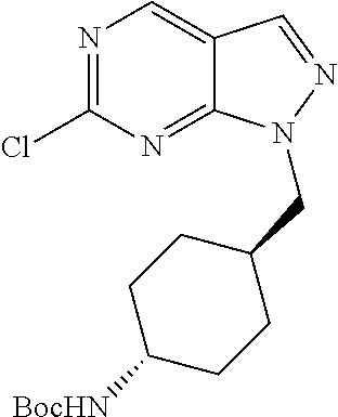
C12=NC(Cl)=NC=C1C=NN2CC1CCC([BocHN])CC1
